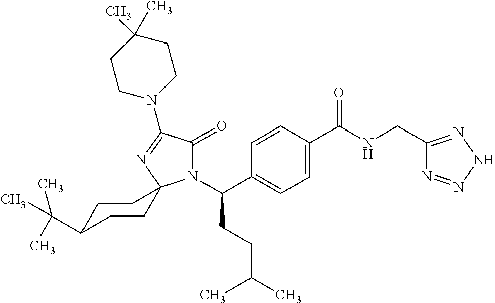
N1(C(C2=CC=C(C(NCC3=NNN=N3)=O)C=C2)CCC(C)C)C(=O)C(N2CCC(C)(C)CC2)=NC12CCC(C(C)(C)C)CC2
